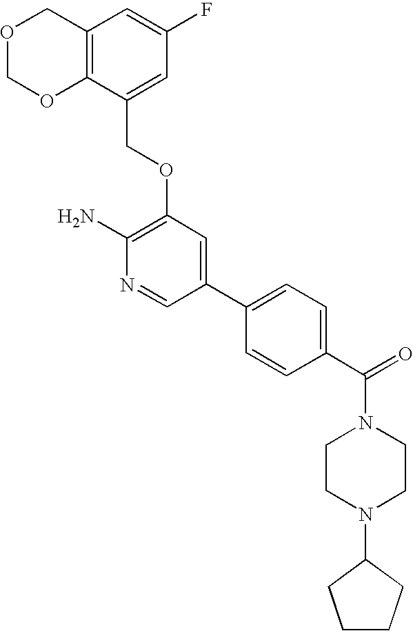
C12=C(C(COC3=C(N)N=CC(C4=CC=C(C(=O)N5CCN(C6CCCC6)CC5)C=C4)=C3)=CC(F)=C1)OCOC2
